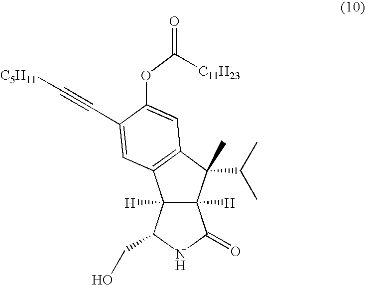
C12([H])C([H])(C(C(C)C)(C)C3=C1C=C(C#C[C5H11])C(OC(=O)[C11H23])=C3)C(=O)NC2CO
